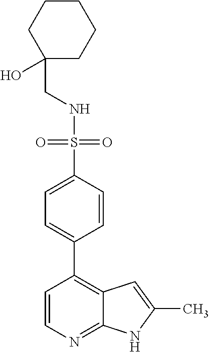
C(NS(=O)(=O)C1=CC=C(C2=C3C(=NC=C2)NC(C)=C3)C=C1)C1(O)CCCCC1
